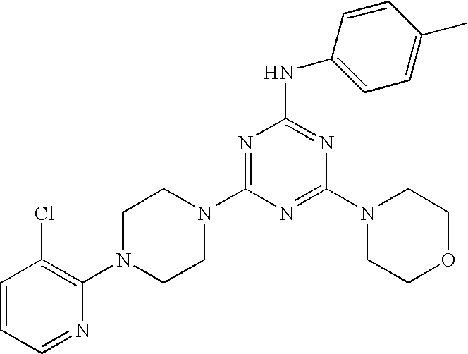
C1=CC=NC(N2CCN(C3=NC(NC4=CC=C(C)C=C4)=NC(N4CCOCC4)=N3)CC2)=C1Cl
